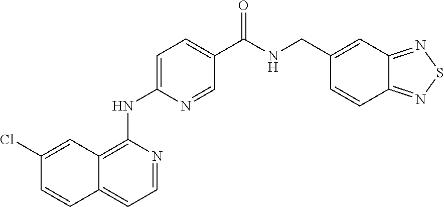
C1(Cl)=CC2=C(NC3=CC=C(C(NCC4=CC5=NSN=C5C=C4)=O)C=N3)N=CC=C2C=C1
